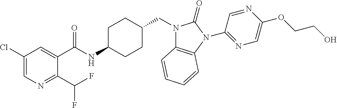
C1(Cl)=CN=C(C(F)F)C(C(NC2CCC(CN3C4=C(N(C5=NC=C(OCCO)N=C5)C3=O)C=CC=C4)CC2)=O)=C1
